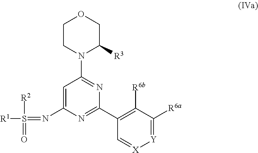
C1=C(N=S([R1])([R2])=O)N=C(C2=C([R6b])C([R6a])=[Y][X]=C2)N=C1N1C([R3])COCC1
